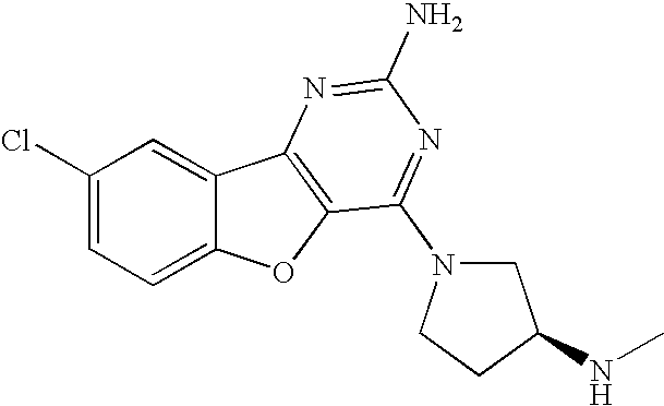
C1(Cl)=CC=C2C(=C1)C1=C(O2)C(N2CC(NC)CC2)=NC(N)=N1
